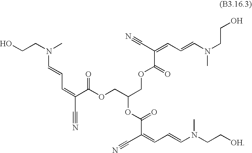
OCCN(C)C=CC=C(C#N)C(OCC(COC(C(C#N)=CC=CN(CCO)C)=O)OC(=O)C(C#N)=CC=CN(CC[OH])C)=O
